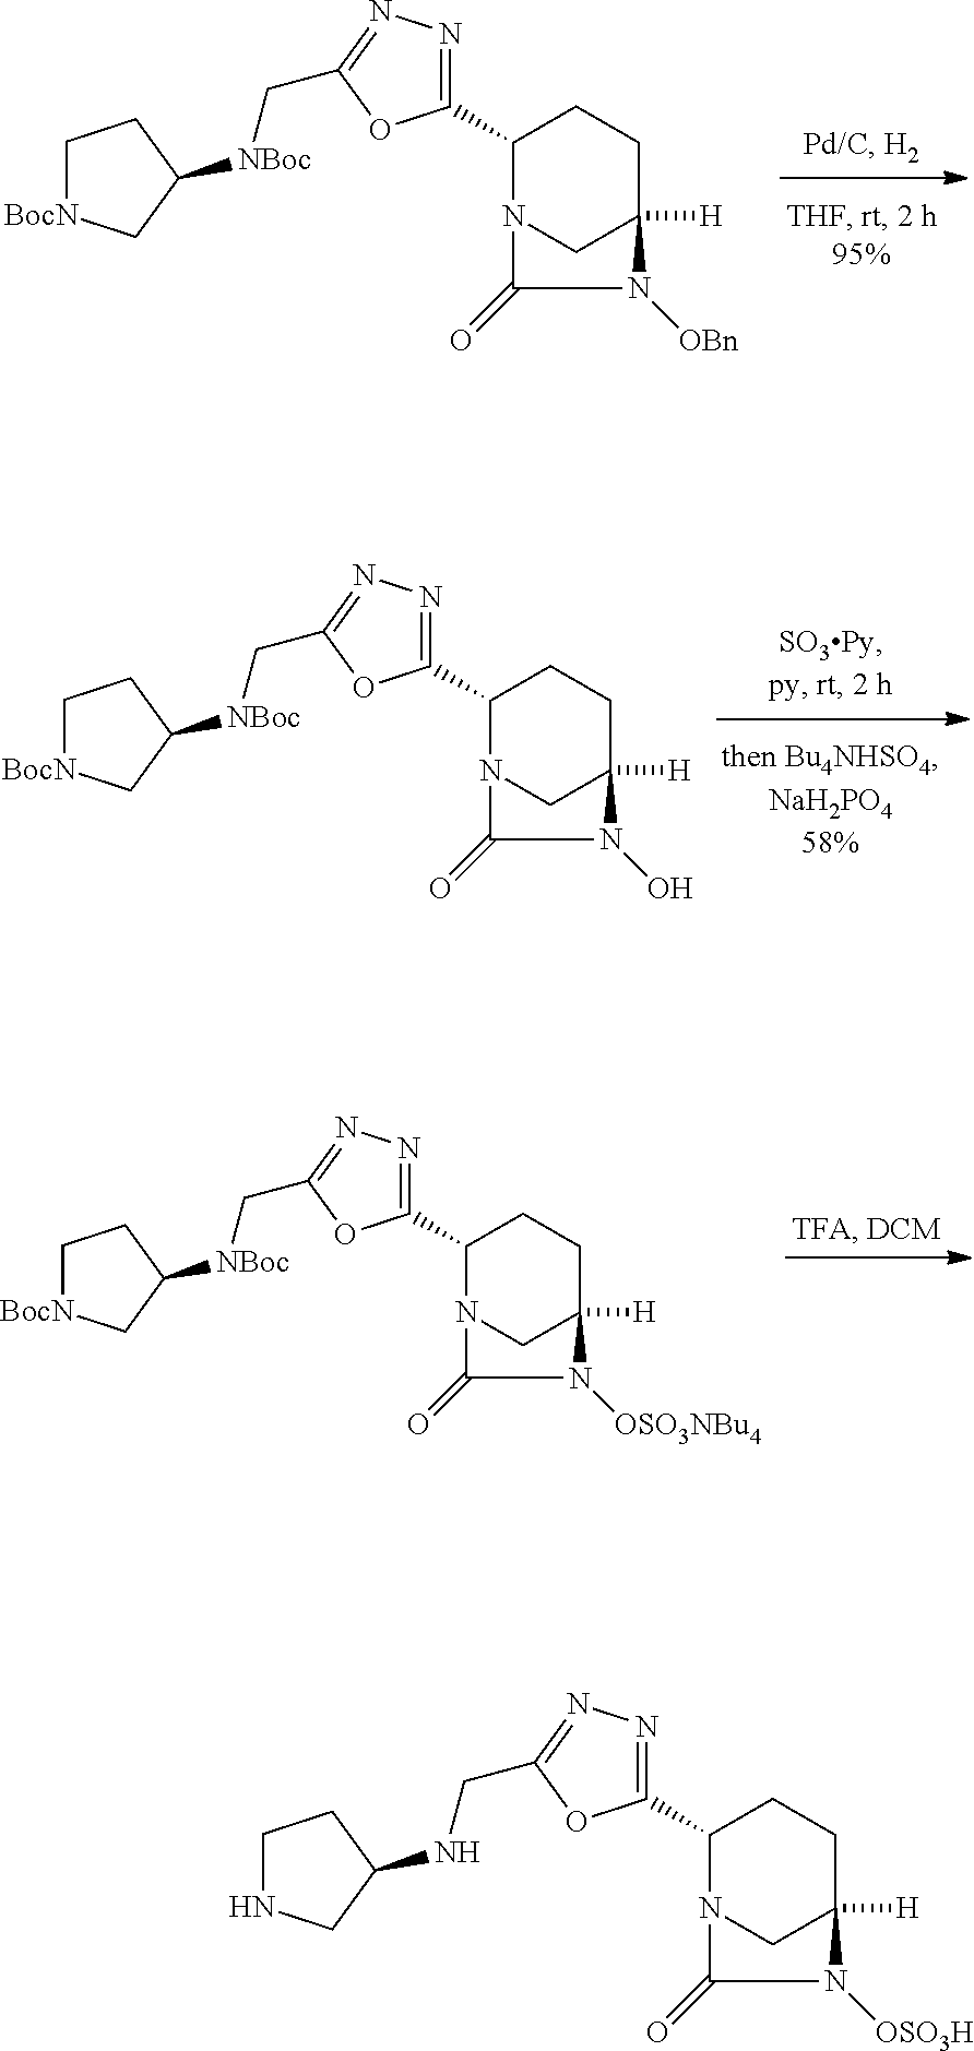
C1(C2=NN=C(C[NBoc]C3C[BocN]CC3)O2)N2CC([H])(CC1)N([OBn])C2=O.C1(C2=NN=C(C[NBoc]C3C[BocN]CC3)O2)N2CC([H])(CC1)N(O)C2=O.C1(C2=NN=C(C[NBoc]C3C[BocN]CC3)O2)N2CC([H])(CC1)N([OSO3NBu4])C2=O.C1(C2=NN=C(CNC3CNCC3)O2)N2CC([H])(CC1)N([OSO3H])C2=O
